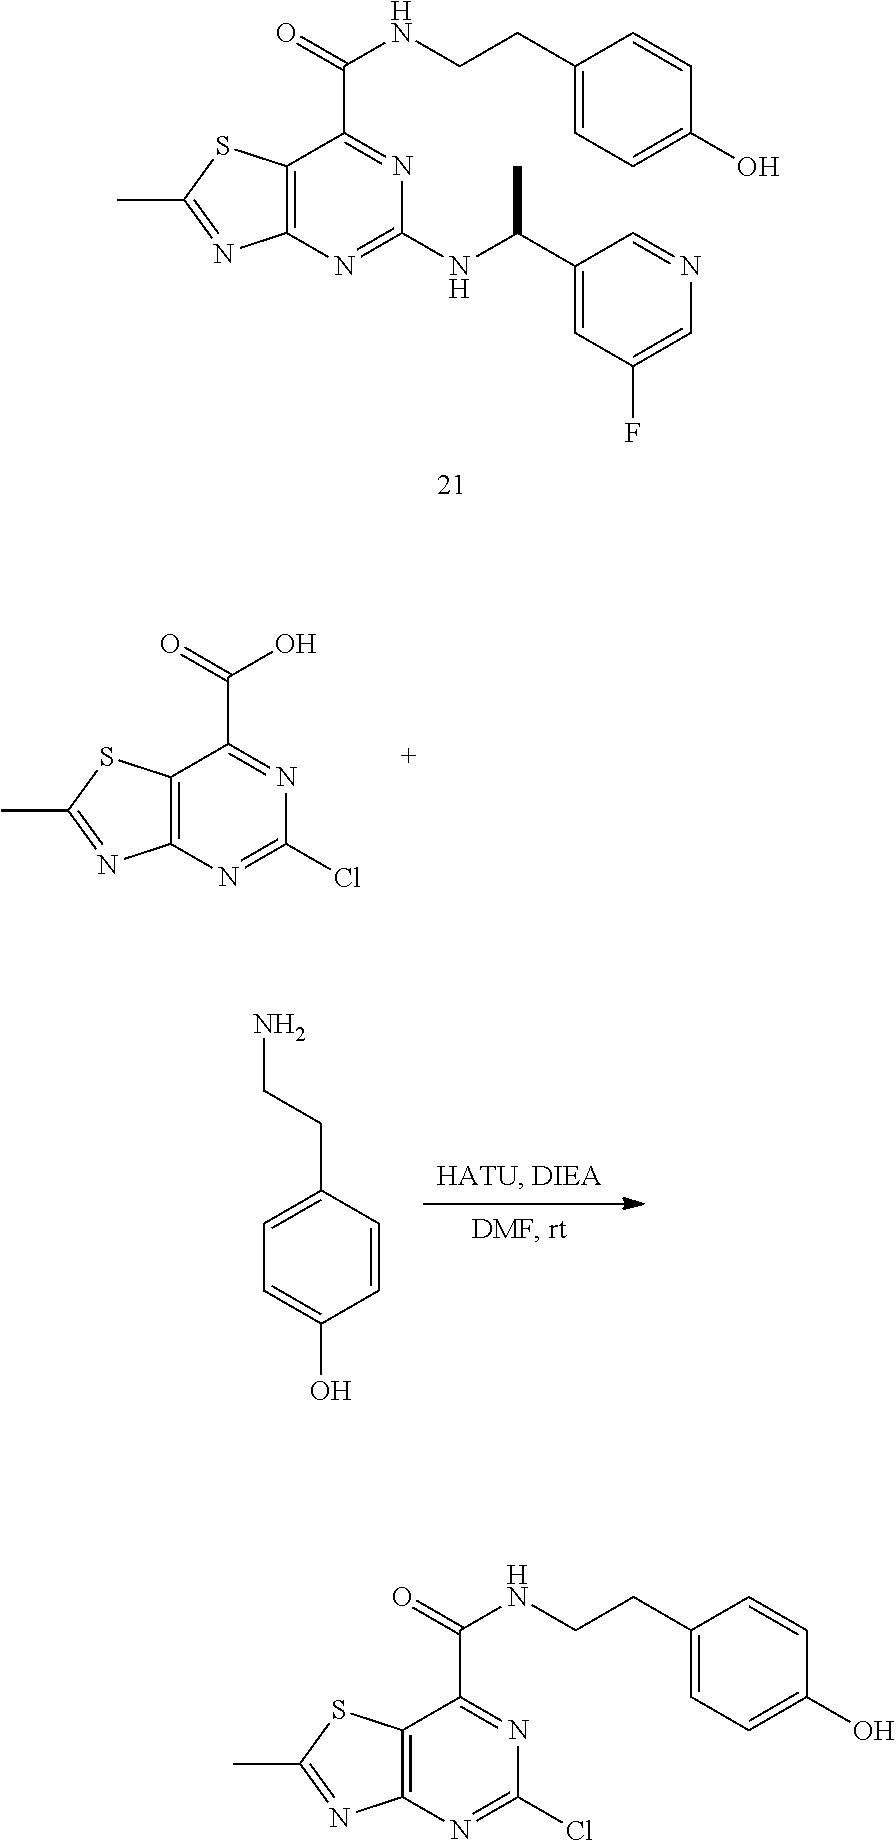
CC1=NC2=C(S1)C(C(=O)NCCC1=CC=C(O)C=C1)=NC(NC(C1=CC(F)=CN=C1)C)=N2.CC1=NC2=C(S1)C(C(=O)NCCC1=CC=C(O)C=C1)=NC(Cl)=N2.CC1=NC2=C(S1)C(C(=O)O)=NC(Cl)=N2.C1=C(CCN)C=CC(O)=C1
